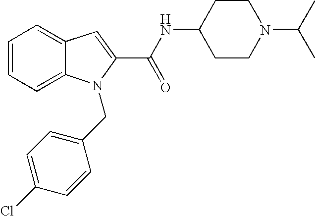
C1=CC=C2C(=C1)C=C(C(NC1CCN(C(C)C)CC1)=O)N2CC1=CC=C(Cl)C=C1
